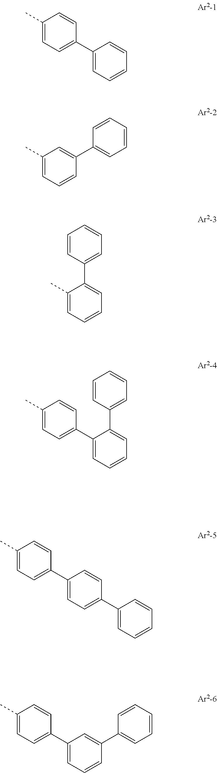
C1(C2=CC=C(C)C=C2)=CC=CC=C1.C1=CC=C(C)C=C1C1=CC=CC=C1.C1=CC=C(C)C(C2=CC=CC=C2)=C1.C1=CC=C(C2=CC=C(C)C=C2)C(C2=CC=CC=C2)=C1.C1(C2=CC=CC=C2)=CC=C(C2=CC=C(C)C=C2)C=C1.C1=CC=C(C2=CC=C(C)C=C2)C=C1C1=CC=CC=C1
